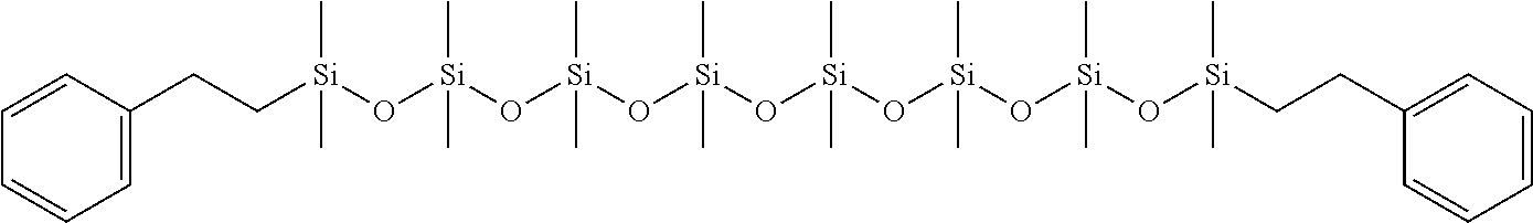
C1=CC(CC[Si](O[Si](O[Si](O[Si](O[Si](O[Si](O[Si](O[Si](CCC2=CC=CC=C2)(C)C)(C)C)(C)C)(C)C)(C)C)(C)C)(C)C)(C)C)=CC=C1
